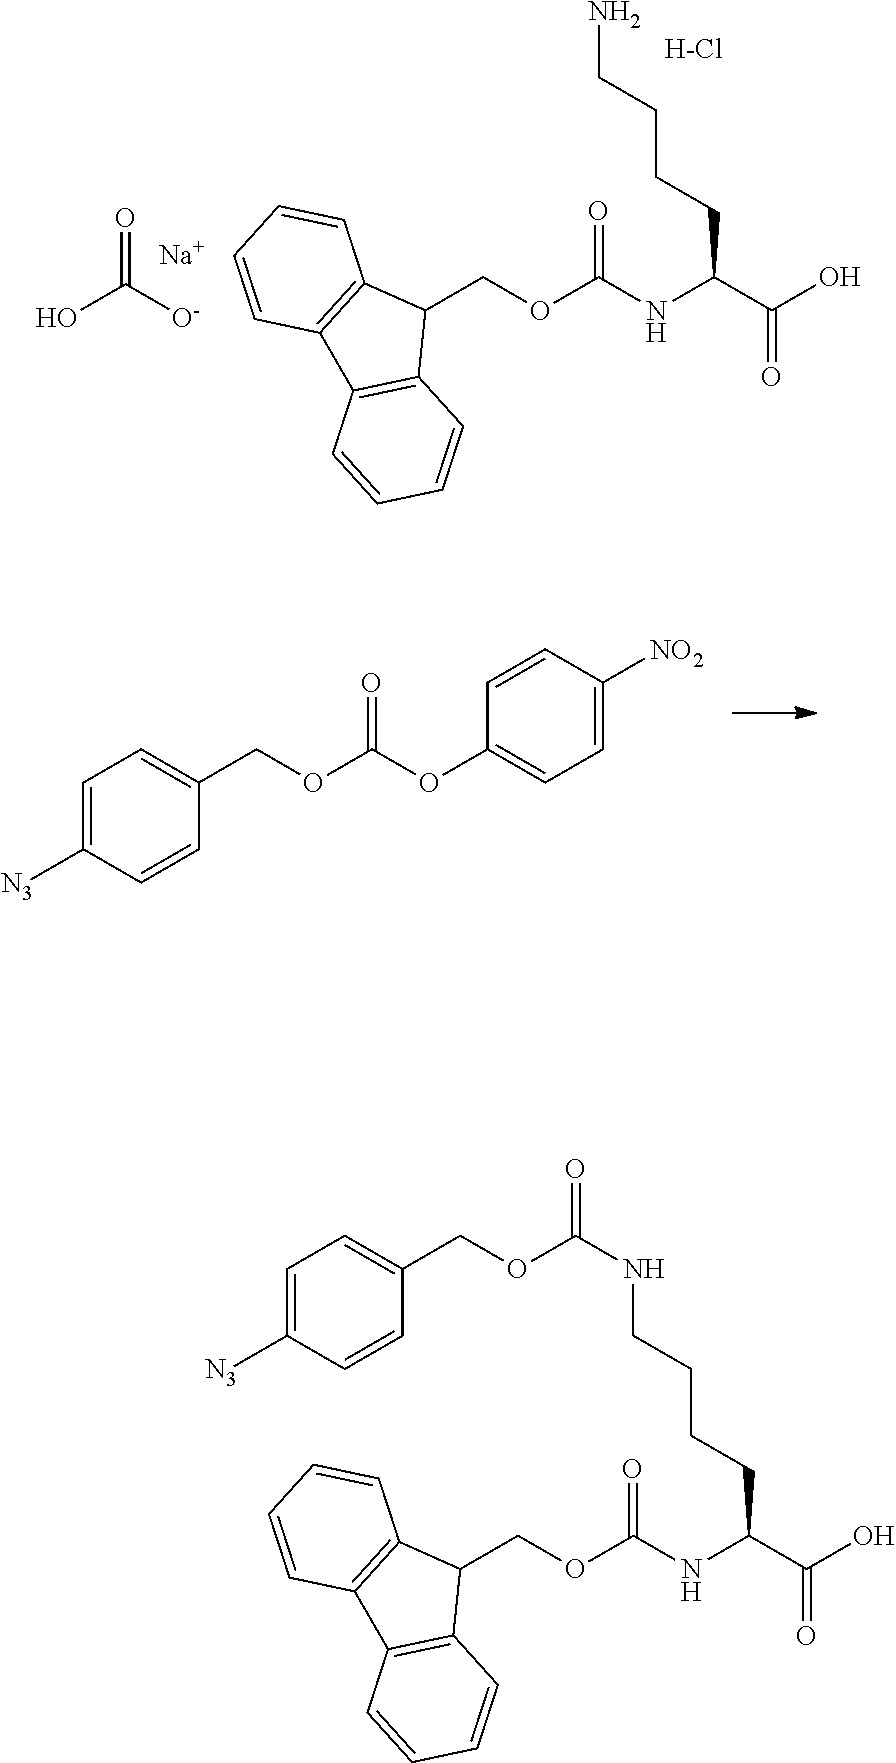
C1(COC(NC(C(O)=O)CCCCNC(OCC2=CC=C([N3])C=C2)=O)=O)C2=C(C3=C1C=CC=C3)C=CC=C2.OC([O-])=O.[Na].C1(COC(NC(C(O)=O)CCCCN)=O)C2=C(C3=C1C=CC=C3)C=CC=C2.[H-Cl].C1=CC([NO2])=CC=C1OC(OCC1=CC=C([N3])C=C1)=O
